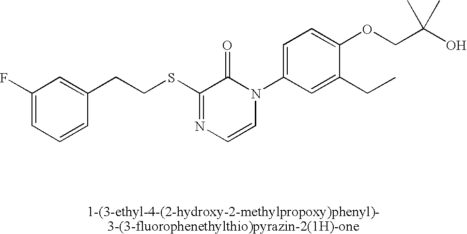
S(C1=NC=CN(C2=CC=C(OCC(O)(C)C)C(CC)=C2)C1=O)CCC1=CC(F)=CC=C1
